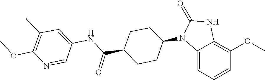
C1(=O)NC2=C(OC)C=CC=C2N1C1CCC(C(NC2=CC(C)=C(OC)N=C2)=O)CC1
